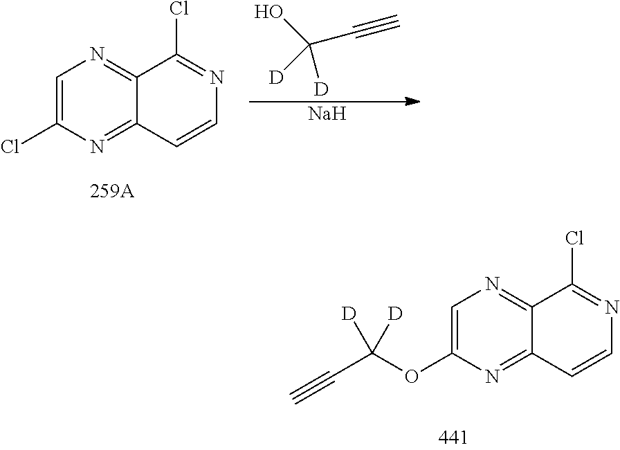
C1=C(Cl)N=C2C(=N1)C(Cl)=NC=C2.[Na].OC(C#C)([D])[D].C1=C(OC(C#C)([D])[D])N=C2C(=N1)C(Cl)=NC=C2
